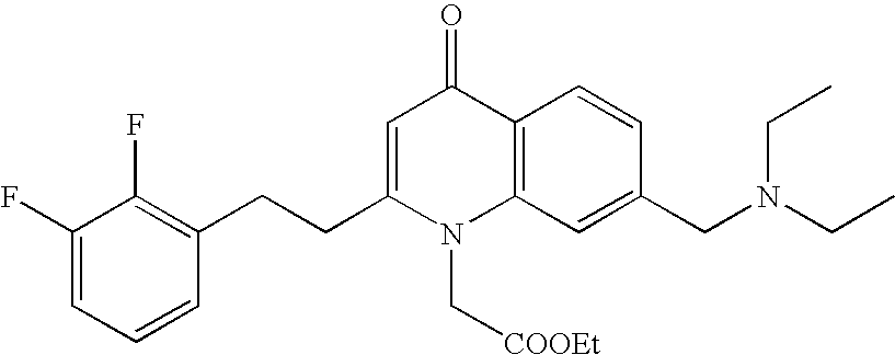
C12=C(C=C(CN(CC)CC)C=C1)N(C[COOEt])C(CCC1=C(F)C(F)=CC=C1)=CC2=O
